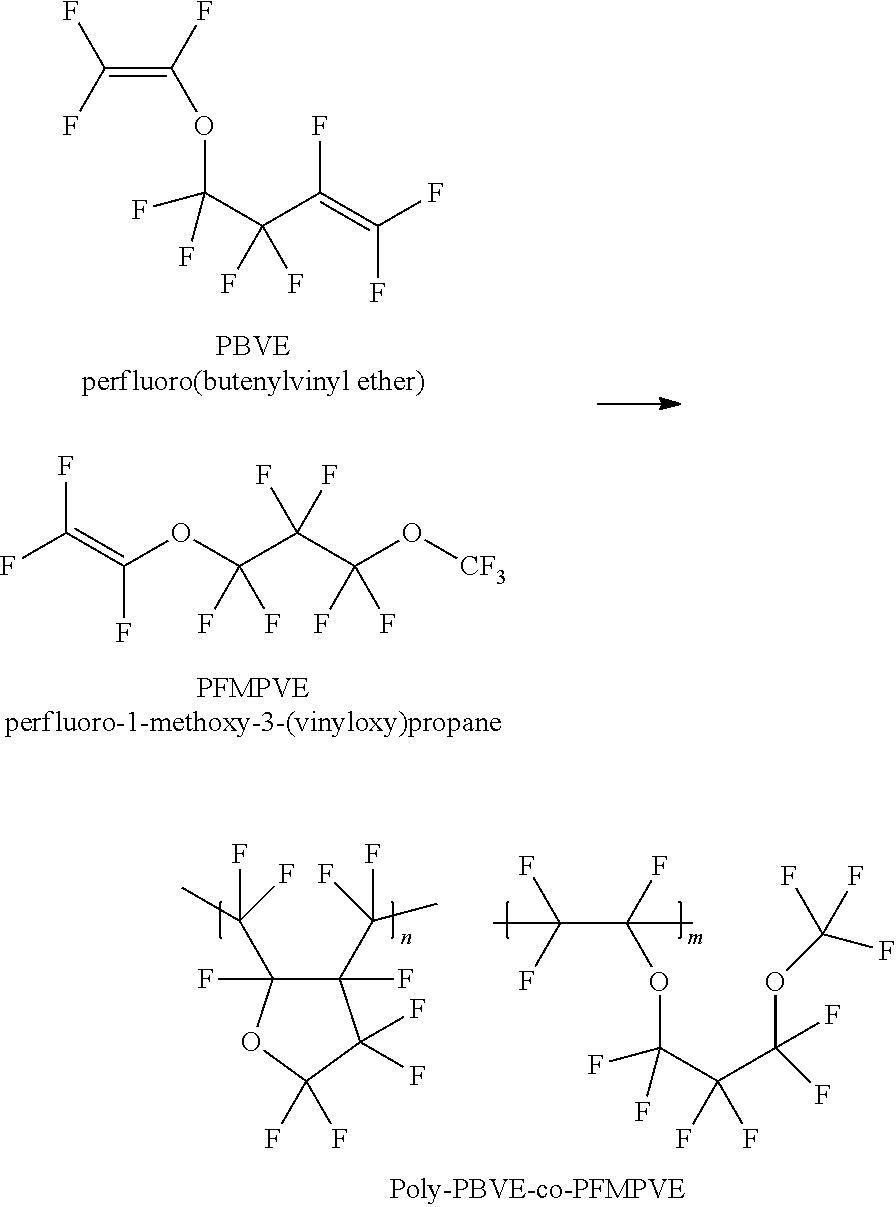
FC(=C(OC(C(C(O[CF3])(F)F)(F)F)(F)F)F)F.C(=C(F)OC(C(C(=C(F)F)F)(F)F)(F)F)(F)F.C1(C(F)(C)F)(F)C(C(F)(F)C)(F)OC(F)(F)C1(F)F.C(C(F)(OC(C(C(F)(OC(F)(F)F)F)(F)F)(F)F)C)(F)(F)C
